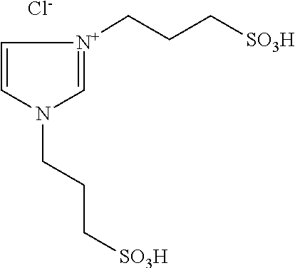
C1=CN(CCC[SO3H])C=[N+]1CCC[SO3H].[Cl-]
